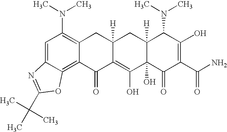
C1=C2C(=C3C(=C1N(C)C)CC1([H])C(=C(O)C4(O)C([H])(C1)C(N(C)C)C(O)=C(C(N)=O)C4=O)C3=O)OC(C(C)(C)C)=N2
